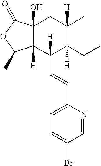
C1(C)([H])C(CC)([H])C(C=CC2=CC=C(Br)C=N2)([H])C2([H])C(O)(C1)C(=O)OC2C
